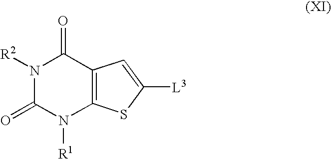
N1([R2])C(=O)N([R1])C2=C(C1=O)C=C([L3])S2
